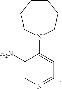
C1=NC=C(N)C(N2CCCCCC2)=C1
